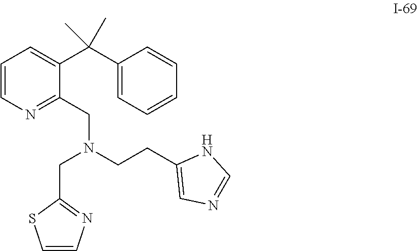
N(CCC1=CN=CN1)(CC1=NC=CS1)CC1=NC=CC=C1C(C1=CC=CC=C1)(C)C
